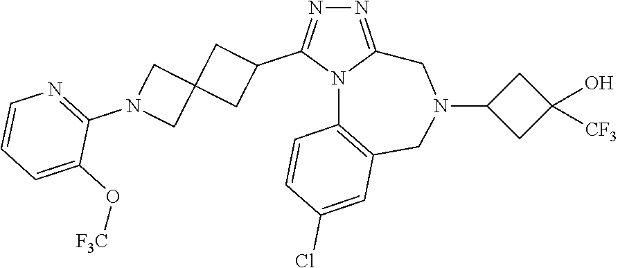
N1=C2N(C(C3CC4(C3)CN(C3=NC=CC=C3O[F3C])C4)=N1)C1=C(CN(C3CC(O)([CF3])C3)C2)C=C(Cl)C=C1
